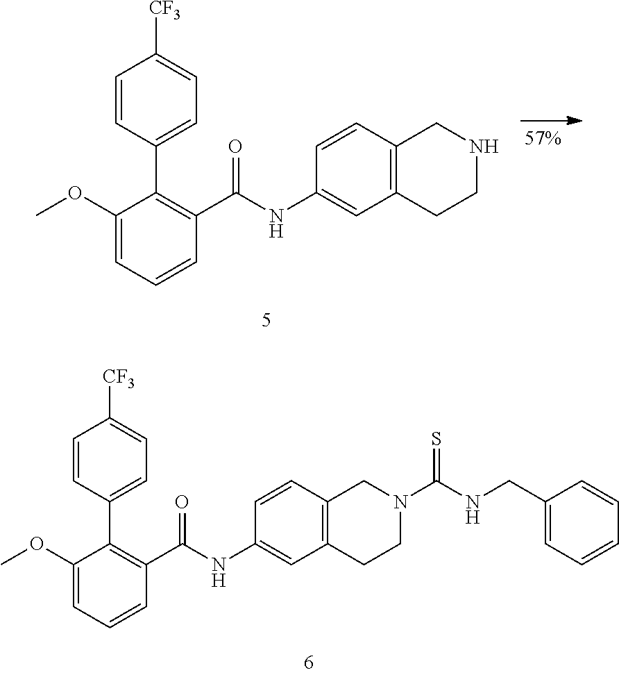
C1(OC)=CC=CC(C(NC2=CC3=C(C=C2)CNCC3)=O)=C1C1=CC=C([CF3])C=C1.C1(OC)=CC=CC(C(NC2=CC3=C(C=C2)CN(C(NCC2=CC=CC=C2)=S)CC3)=O)=C1C1=CC=C([CF3])C=C1
